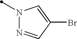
N1(C)N=CC(Br)=C1
